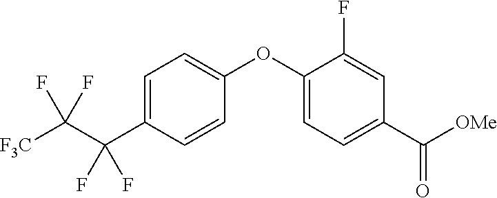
C1=C(C(C([F3C])(F)F)(F)F)C=CC(OC2=CC=C(C([OMe])=O)C=C2F)=C1
